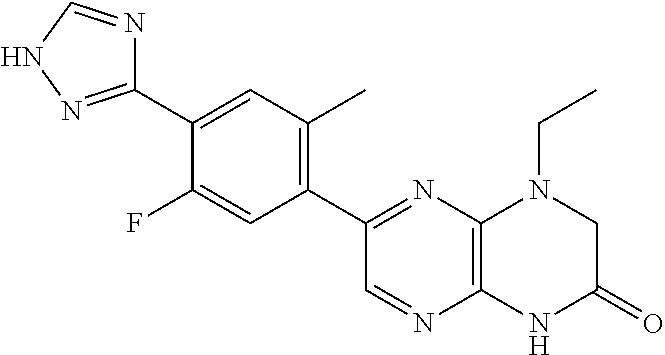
C1(C2=NC3=C(N=C2)NC(=O)CN3CC)=C(C)C=C(C2=NNC=N2)C(F)=C1
